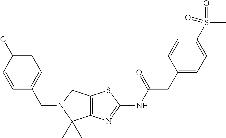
C12=C(N=C(NC(CC3=CC=C(S(C)(=O)=O)C=C3)=O)S1)C(C)(C)N(CC1=CC=C(C)C=C1)C2
